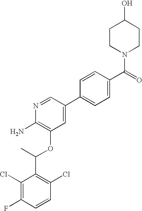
C1(Cl)=C(F)C=CC(Cl)=C1C(C)OC1=C(N)N=CC(C2=CC=C(C(=O)N3CCC(O)CC3)C=C2)=C1
